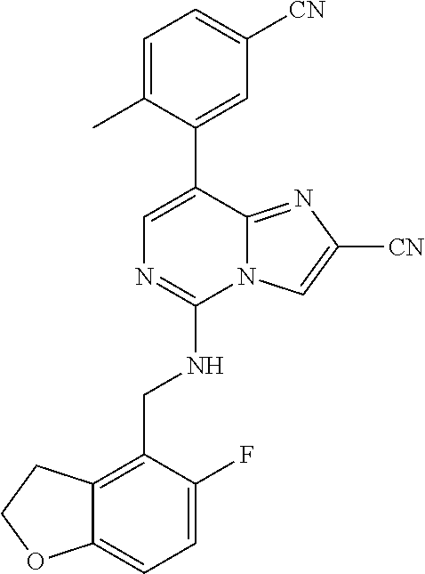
C12=CC=C(F)C(CNC3=NC=C(C4=CC([CN])=CC=C4C)C4=NC([CN])=CN34)=C1CCO2
